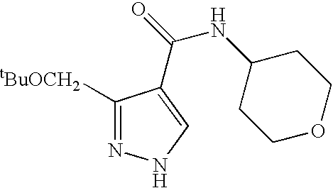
C1([tBuOCH2])=NNC=C1C(=O)NC1CCOCC1
